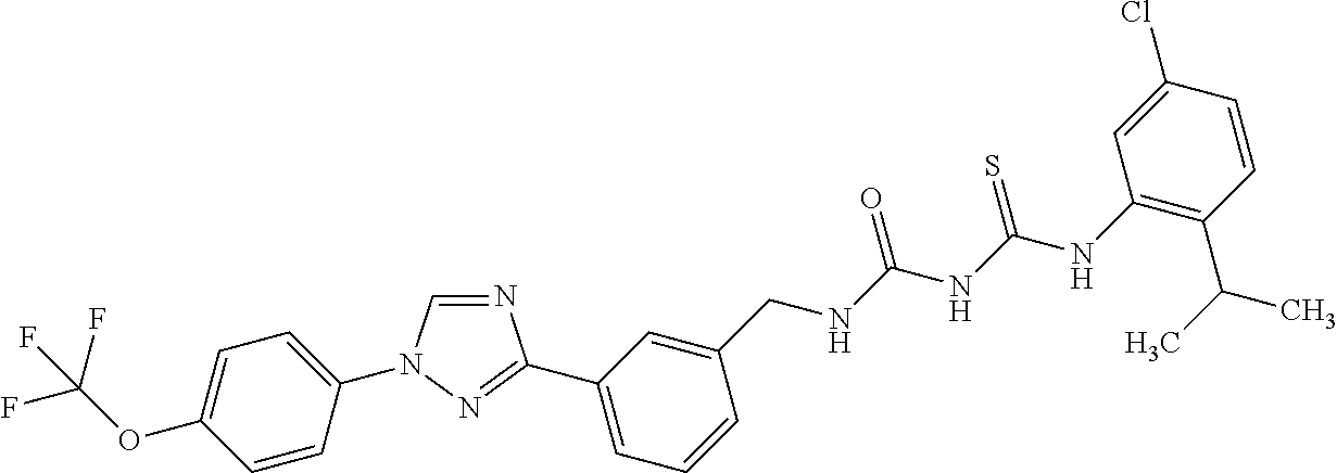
N1=CN(C2=CC=C(OC(F)(F)F)C=C2)N=C1C1=CC=CC(CNC(NC(NC2=C(C(C)C)C=CC(Cl)=C2)=S)=O)=C1
